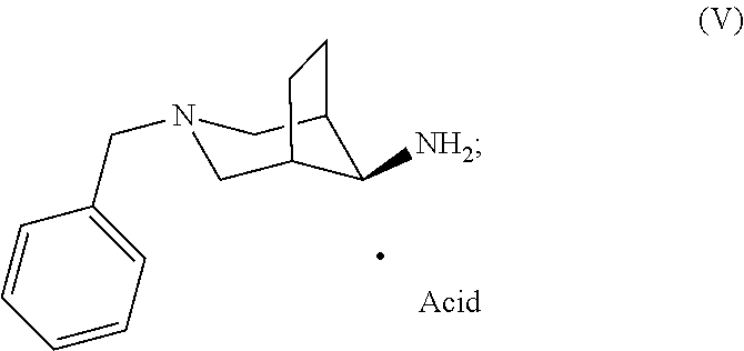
N1(CC2=CC=CC=C2)CC2C([NH2])C(C1)CC2
